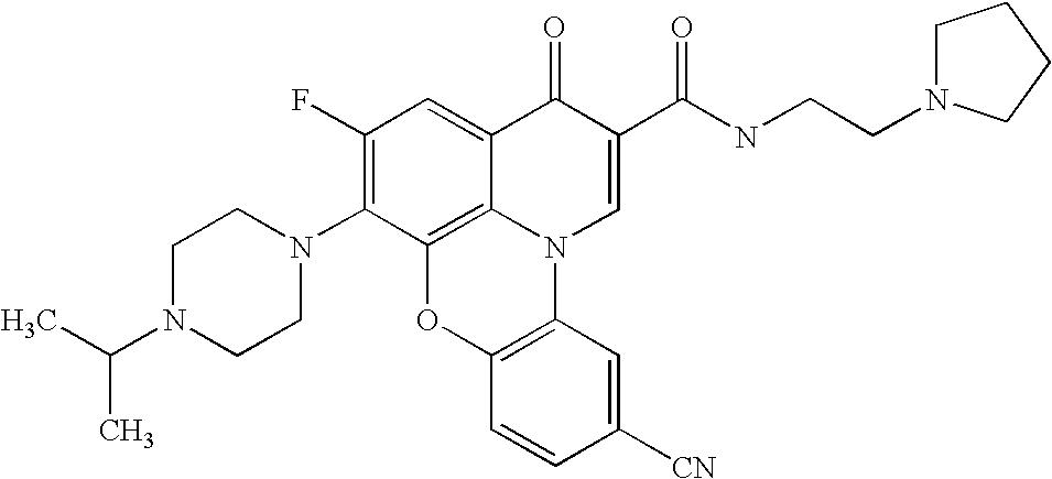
C1(F)=C(N2CCN(C(C)C)CC2)C2=C3C(=C1)C(=O)C(C(NCCN1CCCC1)=O)=CN3C1=C(O2)C=CC([CN])=C1
